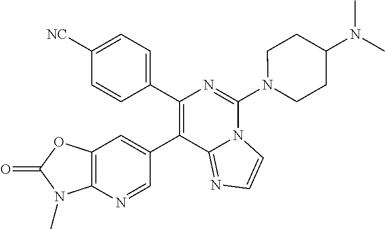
C12=C(N=CC(C3=C(C4=CC=C([NC])C=C4)N=C(N4CCC(N(C)C)CC4)N4C3=NC=C4)=C1)N(C)C(=O)O2
